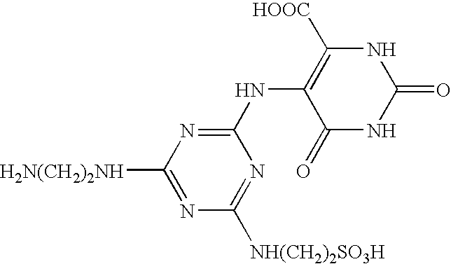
N(C1=NC([H2N(CH2)2NH])=NC([NH(CH2)2SO3H])=N1)C1=C([HOOC])NC(=O)NC1=O
